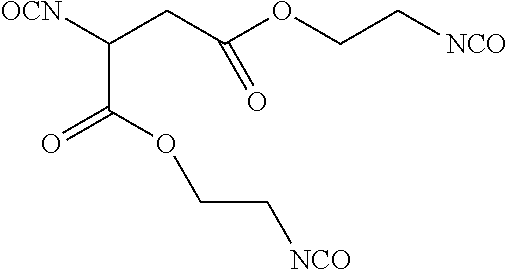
[OCN]C(CC(OCC[NCO])=O)C(=O)OCC[NCO]
